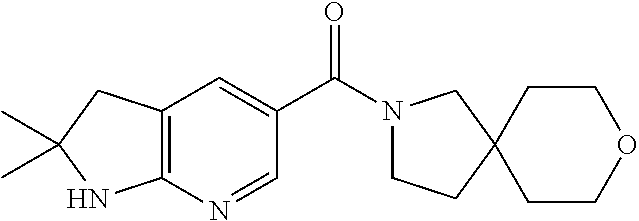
C12=C(C=C(C(=O)N3CCC4(C3)CCOCC4)C=N1)CC(C)(C)N2
